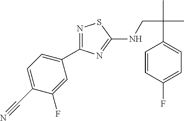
N1=C(C2=CC=C(C#N)C(F)=C2)N=C(NCC(C)(C)C2=CC=C(F)C=C2)S1
